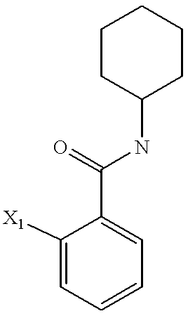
C1CC(NC(C2=CC=CC=C2[X1])=O)CCC1
